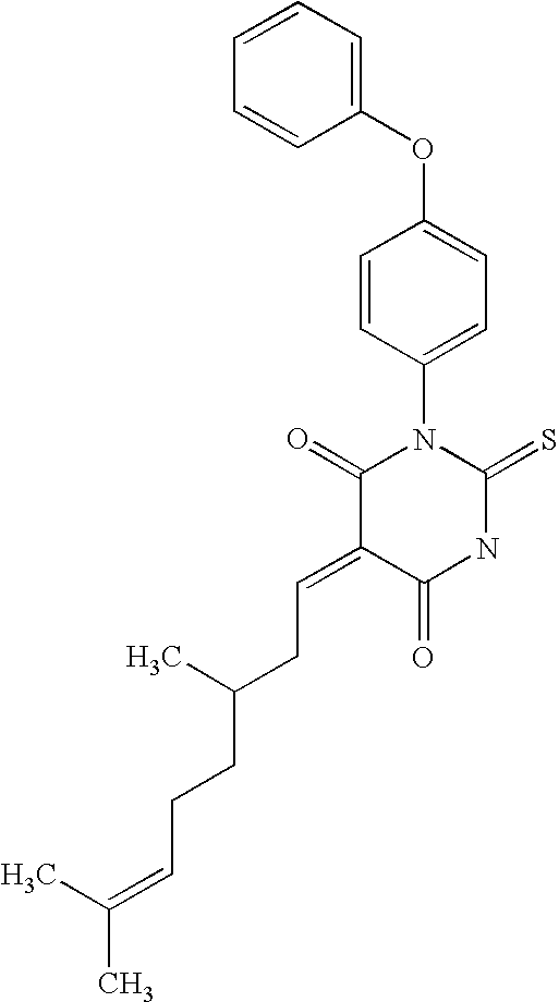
O=C1C(=CCC(CCC=C(C)C)C)C(=O)N(C2=CC=C(OC3=CC=CC=C3)C=C2)C(=S)N1
